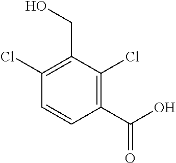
C1(Cl)=C(CO)C(Cl)=C(C(=O)O)C=C1
